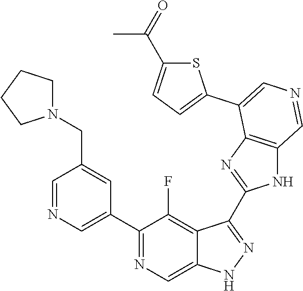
C1(C2=CN=CC(CN3CCCC3)=C2)=NC=C2C(=C1F)C(C1=NC3=C(N1)C=NC=C3C1=CC=C(C(=O)C)S1)=NN2
